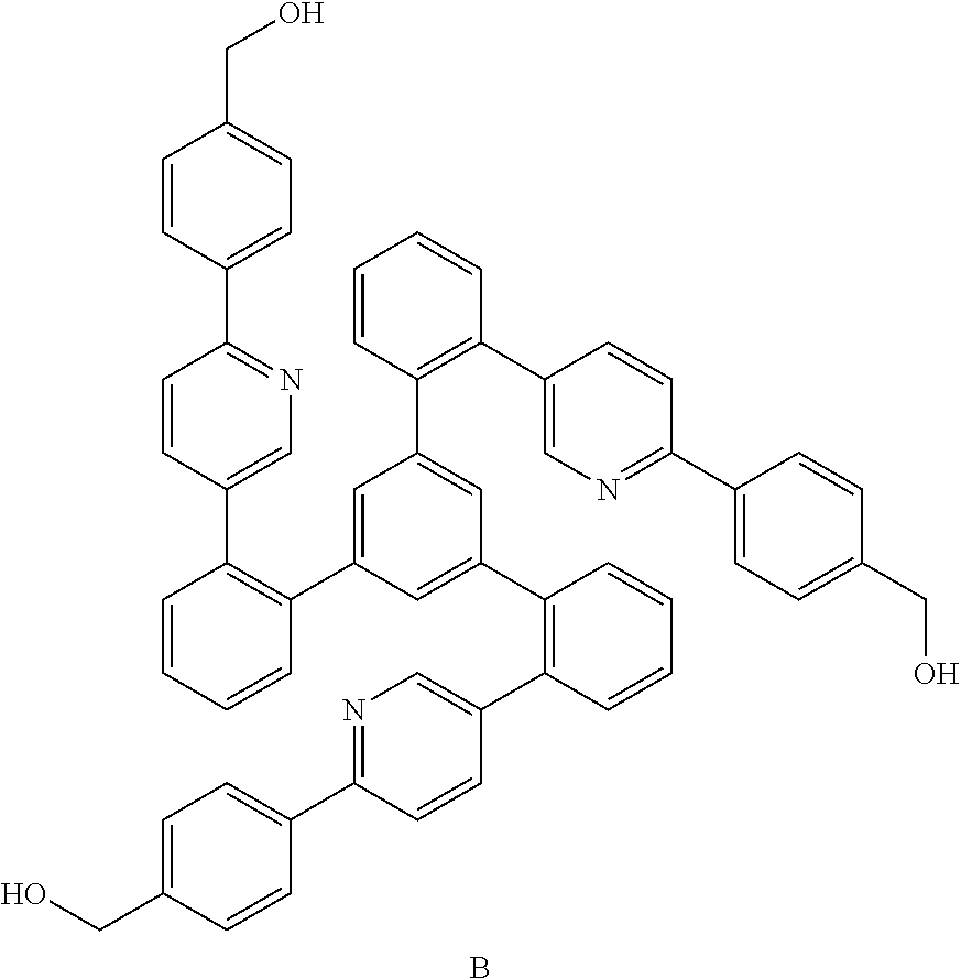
C1(C2=NC=C(C3=C(C4=CC(C5=C(C6=CN=C(C7=CC=C(CO)C=C7)C=C6)C=CC=C5)=CC(C5=C(C6=CN=C(C7=CC=C(CO)C=C7)C=C6)C=CC=C5)=C4)C=CC=C3)C=C2)=CC=C(CO)C=C1.B
